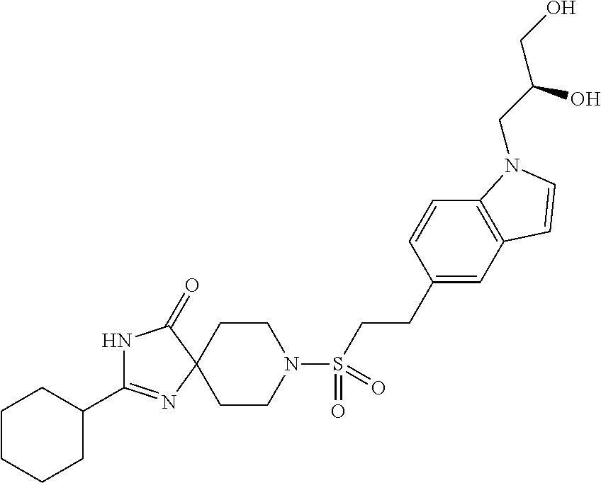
N1C(C2CCCCC2)=NC2(C1=O)CCN(S(CCC1=CC3=C(C=C1)N(CC(CO)O)C=C3)(=O)=O)CC2
